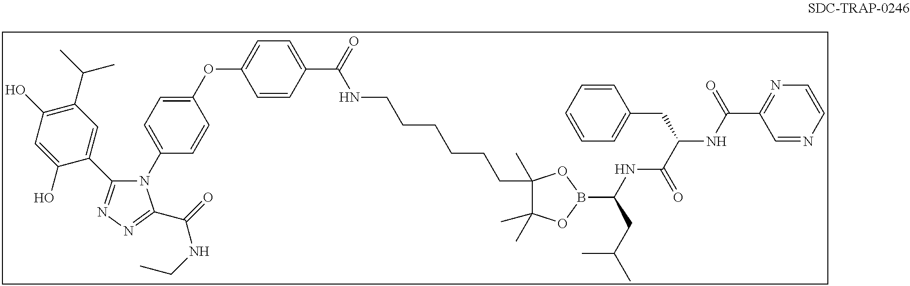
C1(C(C)C)=C(O)C=C(O)C(C2=NN=C(C(=O)NCC)N2C2=CC=C(OC3=CC=C(C(=O)NCCCCCCC4(C)C(C)(C)OB(C(NC(C(CC5=CC=CC=C5)NC(C5=NC=CN=C5)=O)=O)CC(C)C)O4)C=C3)C=C2)=C1
